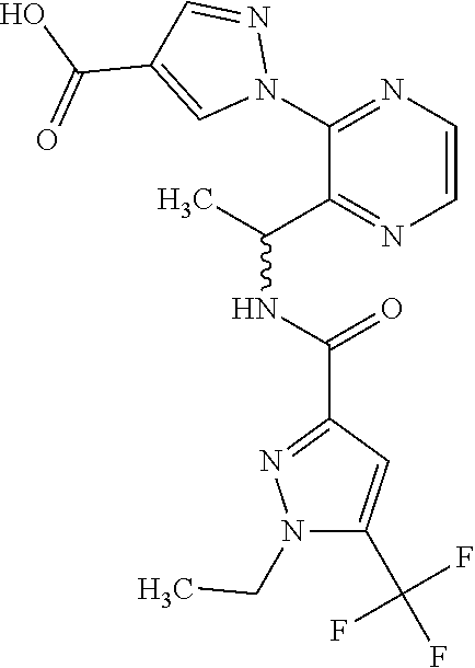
C1(N2N=CC(C(=O)O)=C2)=NC=CN=C1C(C)NC(=O)C1=NN(CC)C(C(F)(F)F)=C1
